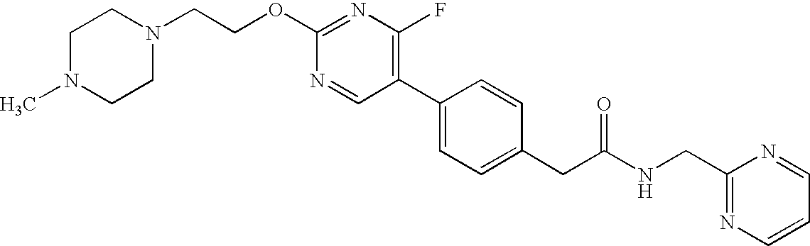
N1=CC(C2=CC=C(CC(NCC3=NC=CC=N3)=O)C=C2)=C(F)N=C1OCCN1CCN(C)CC1
